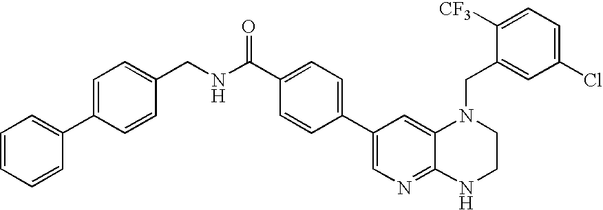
C1=C(C(NCC2=CC=C(C3=CC=CC=C3)C=C2)=O)C=CC(C2=CN=C3C(=C2)N(CC2=CC(Cl)=CC=C2[CF3])CCN3)=C1
